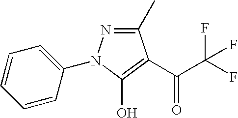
C1(C)=NN(C2=CC=CC=C2)C(O)=C1C(C(F)(F)F)=O
